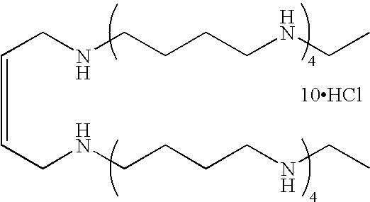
C(CNCCCCNCC)=CCNCCCCNCC.[10HCl]
